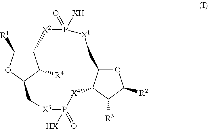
C12C([R1])OC(C1[R4])C[X3]P([HX])(=O)[X4]C1C(OC([R2])C1[R3])C[X1]P(=O)([XH])[X2]2
